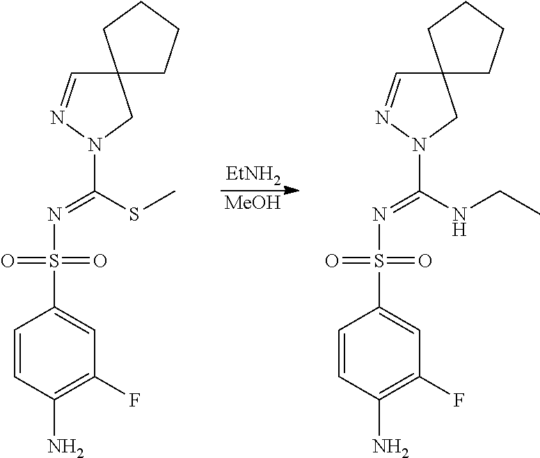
C1=CC(N)=C(F)C=C1S(N=C(SC)N1N=CC2(C1)CCCC2)(=O)=O.C1=CC(N)=C(F)C=C1S(N=C(NCC)N1N=CC2(C1)CCCC2)(=O)=O.[EtNH2].[MeOH]
